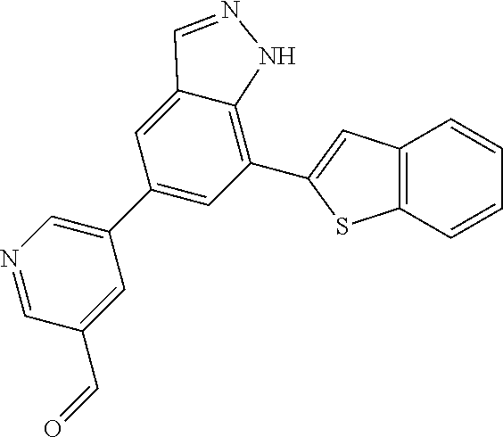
C1=NC=C(C2=CC(C3=CC4=C(S3)C=CC=C4)=C3C(=C2)C=NN3)C=C1C=O
